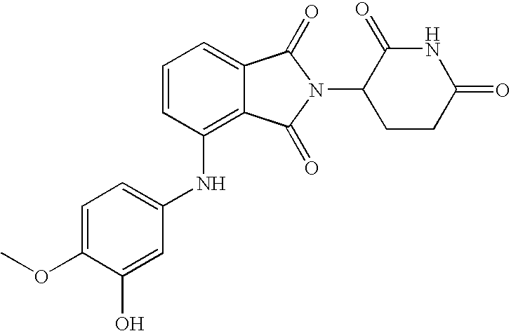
C1=C(OC)C(O)=CC(NC2=C3C(=CC=C2)C(=O)N(C2CCC(=O)NC2=O)C3=O)=C1
